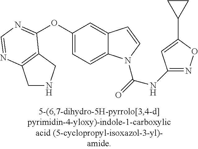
O(C1=CC=C2C(=C1)C=CN2C(=O)NC1=NOC(C2CC2)=C1)C1=NC=NC2=C1CNC2
